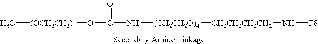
C[(OCH2CH2)n]OC(N[(CH2CH2O)4][CH2CH2CH2CH2]N[F8])=O
